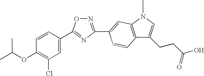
C12=C(N(C)C=C1CCC(O)=O)C=C(C1=NOC(C3=CC(Cl)=C(OC(C)C)C=C3)=N1)C=C2
